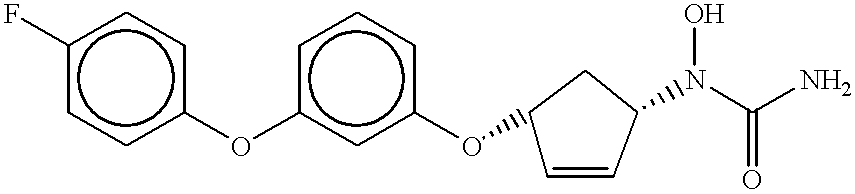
c1(F)ccc(Oc2cc(OC3C=CC(N(O)C(N)=O)C3)ccc2)cc1
